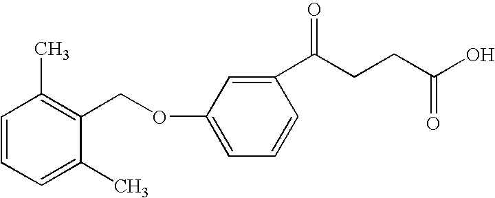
C1(OCC2=C(C)C=CC=C2C)=CC=CC(C(CCC(O)=O)=O)=C1
